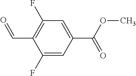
C1(F)=CC(C(OC)=O)=CC(F)=C1C=O
